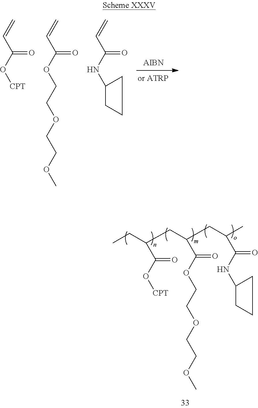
CCC(CC(CC(C)C(NC1CCC1)=O)C(OCCOCCOC)=O)C(O[CPT])=O.[AIBN].C=CC(O[CPT])=O.C=CC(OCCOCCOC)=O.C=CC(NC1CCC1)=O
